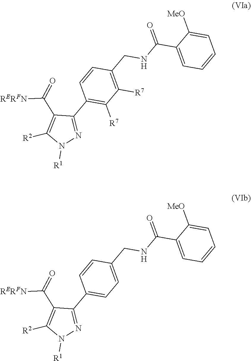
C1(C(NCC2=C([R7])C([R7])=C(C3=NN([R1])C([R2])=C3C(=O)[RERFN])C=C2)=O)=CC=CC=C1[MeO].C1(C(NCC2=CC=C(C3=NN([R1])C([R2])=C3C(=O)[RERFN])C=C2)=O)=CC=CC=C1[MeO]
